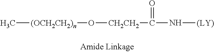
C[(OCH2CH2)n]O[CH2CH2]C(N[(LY)])=O
